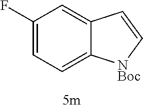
C1(F)=CC=C2C(=C1)C=C[NBoc]2
